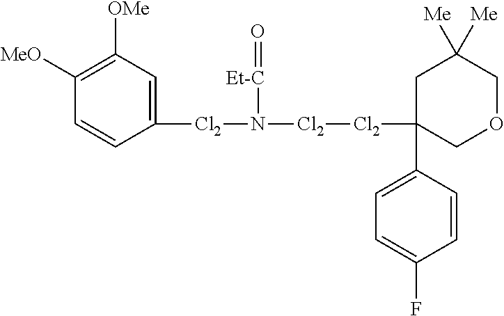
C1([MeO])=C([OMe])C=C([Cl2]N([Cl2][Cl2]C2(C3=CC=C(F)C=C3)COCC([Me])([Me])C2)[Et-C]=O)C=C1
